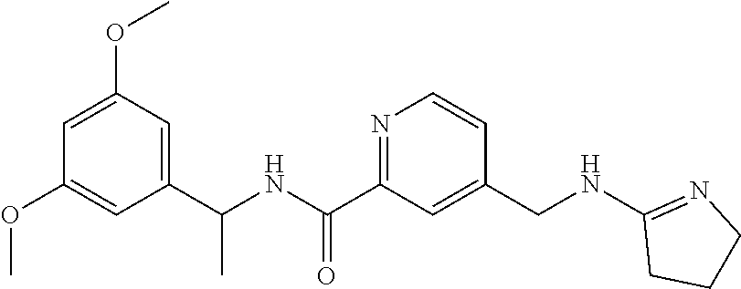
C1(OC)=CC(OC)=CC(C(NC(C2=NC=CC(CNC3=NCCC3)=C2)=O)C)=C1
